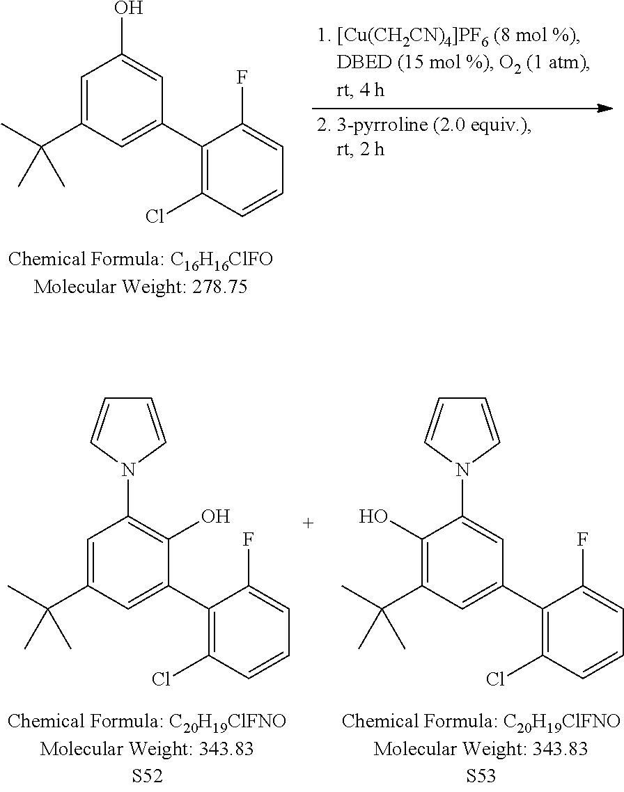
C1=C(C(C)(C)C)C=C(C2=C(Cl)C=CC=C2F)C=C1O.C1=C(C(C)(C)C)C=C(C2=C(Cl)C=CC=C2F)C(O)=C1N1C=CC=C1.C1(O)=C(C(C)(C)C)C=C(C2=C(Cl)C=CC=C2F)C=C1N1C=CC=C1
